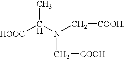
[HOOC]C(N(C[COOH])C[COOH])C
